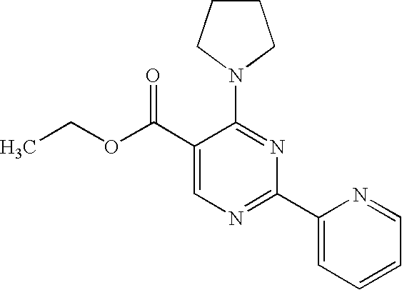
C1(C(OCC)=O)=CN=C(C2=CC=CC=N2)N=C1N1CCCC1
